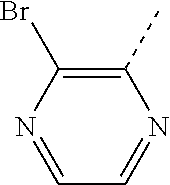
N1=CC=NC(C)=C1Br
